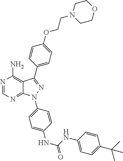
N1=CN=C2C(=C1N)C(C1=CC=C(OCCN3CCOCC3)C=C1)=NN2C1=CC=C(NC(NC2=CC=C(C(C)(C)C)C=C2)=O)C=C1
